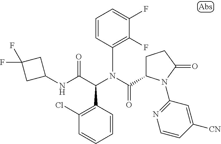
C1=CC(C(C(NC2CC(F)(F)C2)=O)N(C(=O)C2CCC(=O)N2C2=NC=CC([CN])=C2)C2=C(F)C(F)=CC=C2)=C(Cl)C=C1
